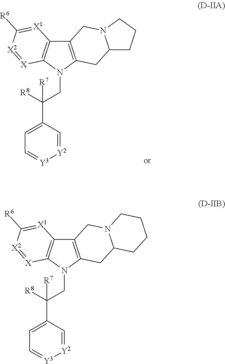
C12=C(N(CC(C3=CC=[Y3][Y2]=C3)([R8])[R7])C3=C1[X1]=C([R6])[X2]=[X]3)CC1N(C2)CCCC1.C12=C(N(CC(C3=CC=[Y3][Y2]=C3)([R8])[R7])C3=C1[X1]=C([R6])[X2]=[X]3)CC1N(C2)CCC1
